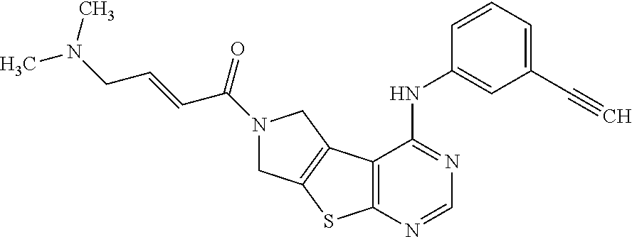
C12=C(N=CN=C1NC1=CC(C#C)=CC=C1)SC1=C2CN(C(=O)C=CCN(C)C)C1
